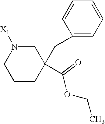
C1CC(C(OCC)=O)(CC2=CC=CC=C2)CN([X1])C1
